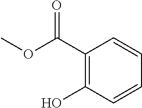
C1(C(OC)=O)=C(O)C=CC=C1
